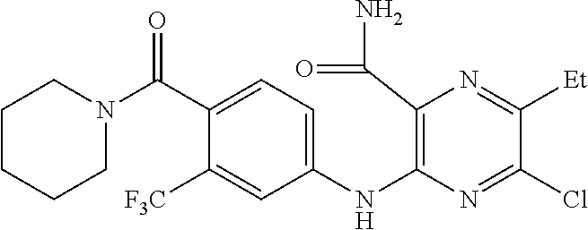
C1(NC2=C(C(N)=O)N=C([Et])C(Cl)=N2)=CC=C(C(N2CCCCC2)=O)C([F3C])=C1
